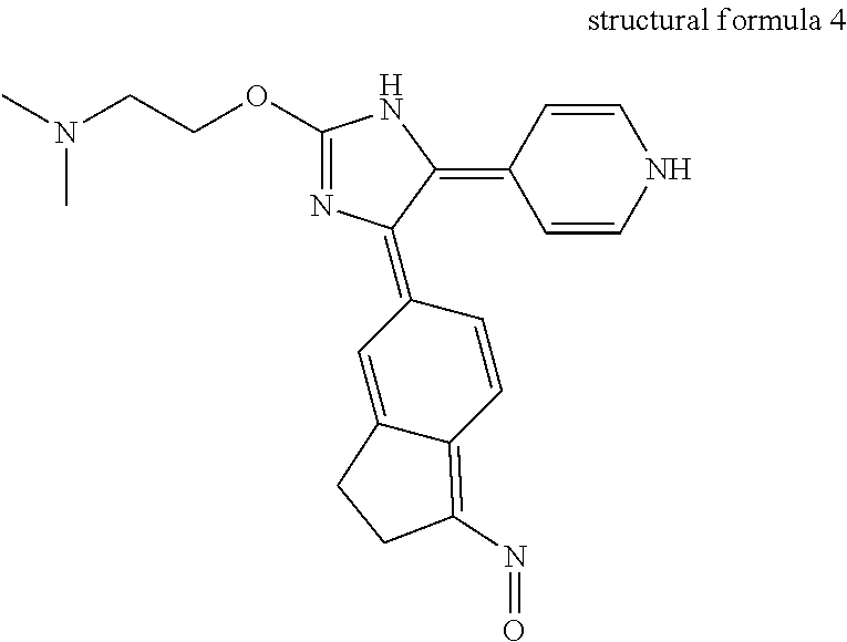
N(CCOC1=NC(=C2C=C3C(=C(N=O)CC3)C=C2)C(=C2C=CNC=C2)N1)(C)C
